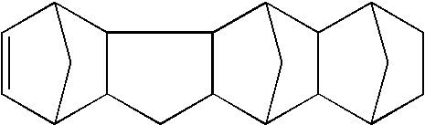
C1=CC2CC1C1C2C2C3CC(C2C1)C1C2CCC(C2)C31
